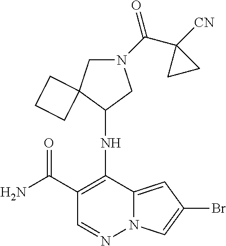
C1(C(N)=O)=C(NC2CN(C(C3([CN])CC3)=O)CC23CCC3)C2=CC(Br)=CN2N=C1
